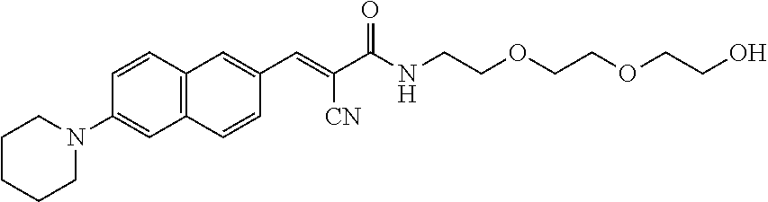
C12=C(C=CC(N3CCCCC3)=C1)C=C(C=C(C(NCCOCCOCCO)=O)[CN])C=C2
